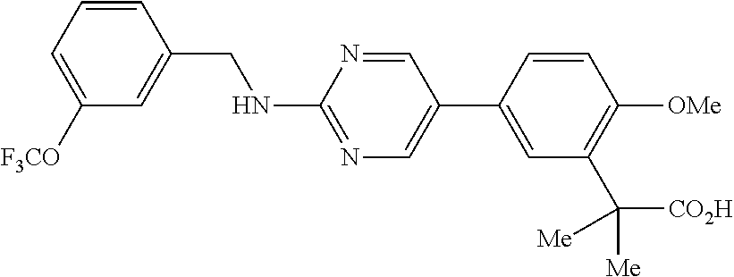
C1=CC(CNC2=NC=C(C3=CC(C([CO2H])([Me])[Me])=C([OMe])C=C3)C=N2)=CC([F3CO])=C1
